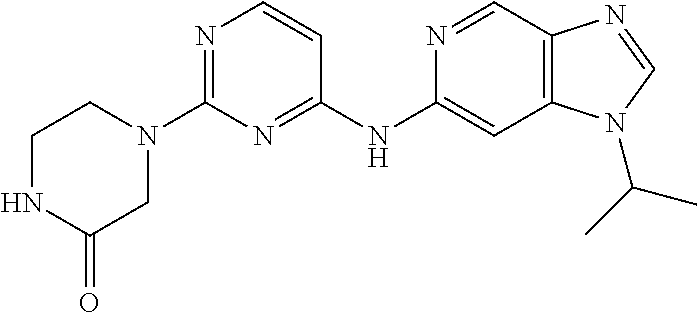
C1(N2CCNC(=O)C2)=NC=CC(NC2=CC3=C(C=N2)N=CN3C(C)C)=N1
